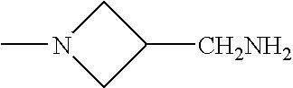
CN1CC([CH2NH2])C1
